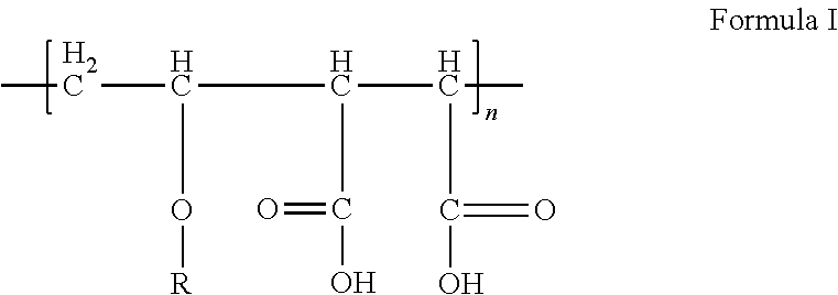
CCC(C(C(C)C(O)=O)C(=O)O)O[R]
